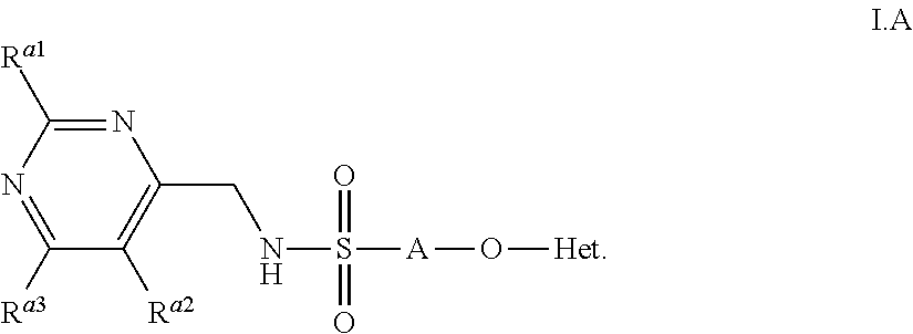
N1=C([Ra1])N=C([Ra3])C([Ra2])=C1CNS(=O)([A]O[Het])=O
